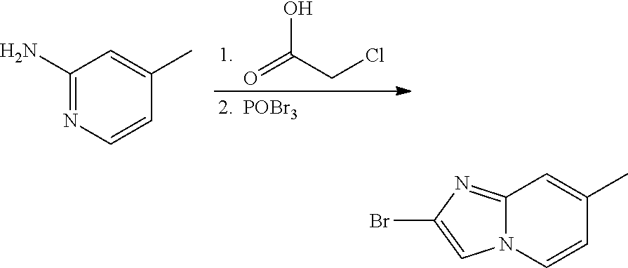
C12=NC(Br)=CN1C=CC(C)=C2.C1(N)=NC=CC(C)=C1.OC(=O)CCl
